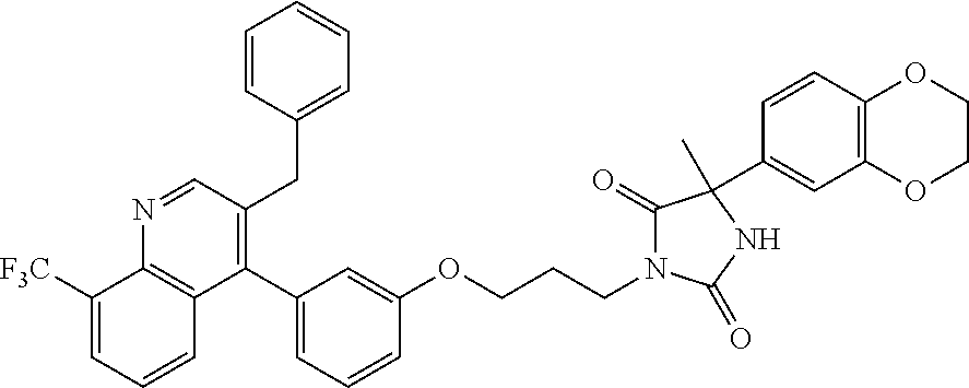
N1=CC(CC2=CC=CC=C2)=C(C2=CC=CC(OCCCN3C(=O)C(C4=CC5=C(C=C4)OCCO5)(C)NC3=O)=C2)C2=C1C([F3C])=CC=C2
